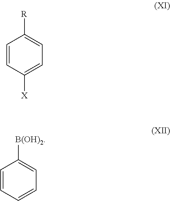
C1=CC([X])=CC=C1[R].C1=CC=CC=C1[B(OH)2]
